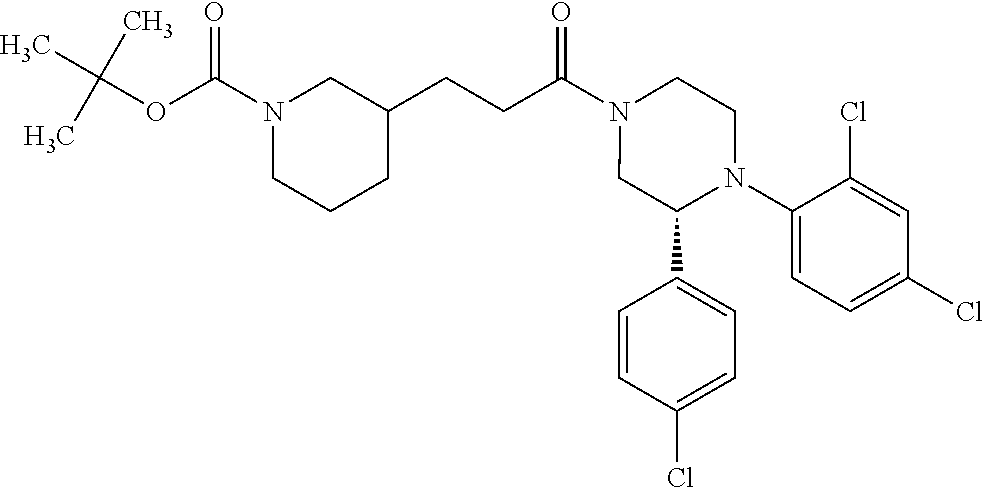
C(N1CC(C2=CC=C(Cl)C=C2)N(C2=CC=C(Cl)C=C2Cl)CC1)(CCC1CN(C(OC(C)(C)C)=O)CCC1)=O
